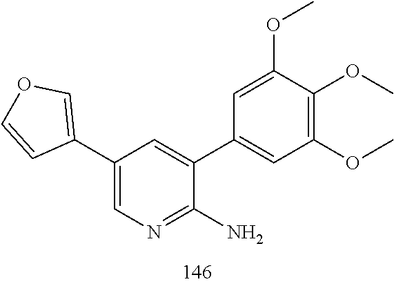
C1(C2=CC(OC)=C(OC)C(OC)=C2)=CC(C2=COC=C2)=CN=C1N
